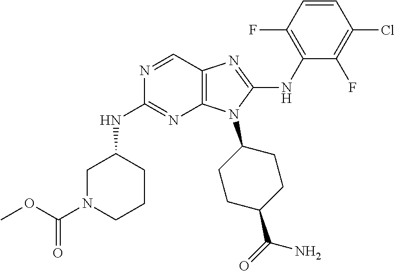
N1=CC2=C(N=C1NC1CN(C(OC)=O)CCC1)N(C1CCC(C(=O)N)CC1)C(NC1=C(F)C=CC(Cl)=C1F)=N2
